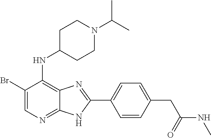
C1(Br)=CN=C2C(=C1NC1CCN(C(C)C)CC1)N=C(C1=CC=C(CC(NC)=O)C=C1)N2
